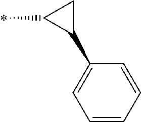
C1(C)C(C2=CC=CC=C2)C1
